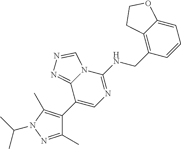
C1(C2=C(C)N(C(C)C)N=C2C)=CN=C(NCC2=C3C(=CC=C2)OCC3)N2C1=NN=C2
